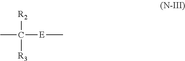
[R2]C([R3])([E]C)C
